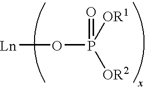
[Ln]OP([OR2])([OR1])=O
